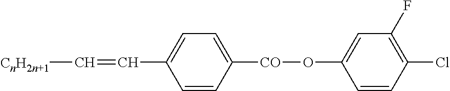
C1=CC([CO]OC2=CC(F)=C(Cl)C=C2)=CC=C1C=C[CnH2n+1]
